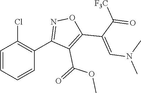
C1=CC=CC(C2=NOC(C(C([F3C])=O)=CN(C)C)=C2C(=O)OC)=C1Cl
